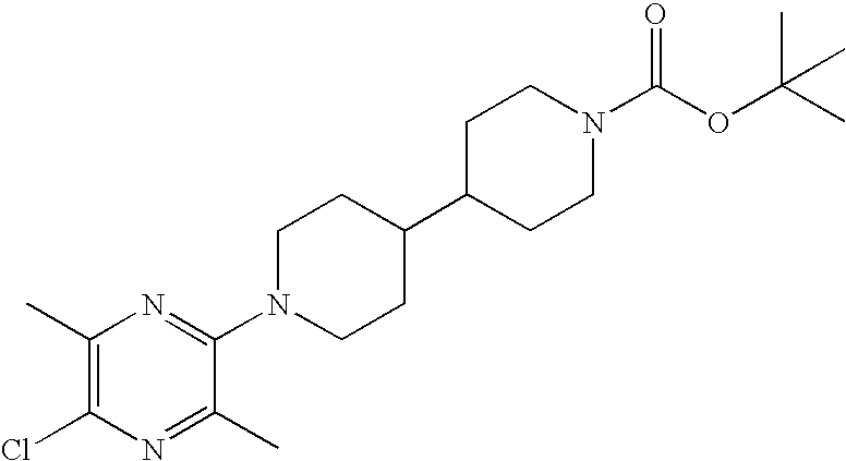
C1(C)=C(Cl)N=C(C)C(N2CCC(C3CCN(C(OC(C)(C)C)=O)CC3)CC2)=N1
